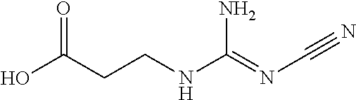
OC(CCNC(=NC#N)N)=O
